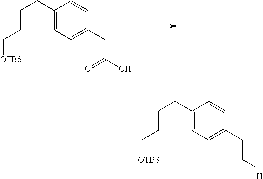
C1(CCCC[OTBS])=CC=C(CC(O)=O)C=C1.C1(CCCC[OTBS])=CC=C(CCO)C=C1
